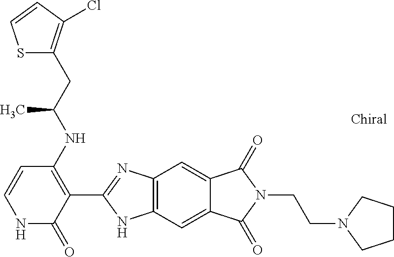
C1=CC(NC(CC2=C(Cl)C=CS2)C)=C(C2=NC3=C(N2)C=C2C(=C3)C(=O)N(CCN3CCCC3)C2=O)C(=O)N1
